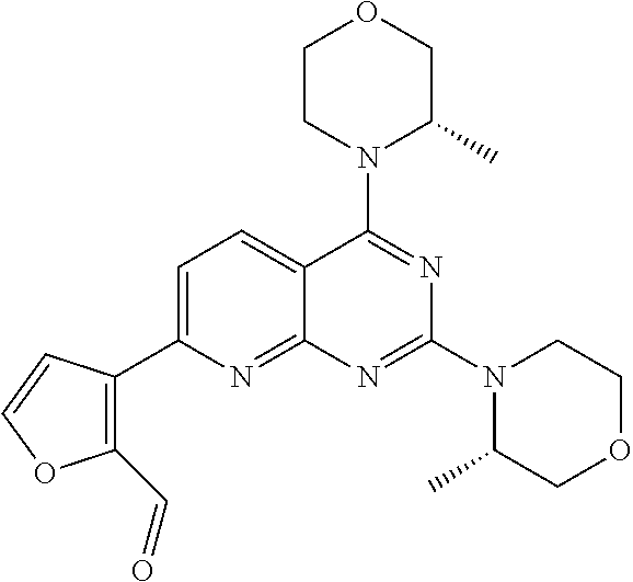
N1(C2=NC(N3C(C)COCC3)=NC3=NC(C4=C(C=O)OC=C4)=CC=C23)CCOCC1C
